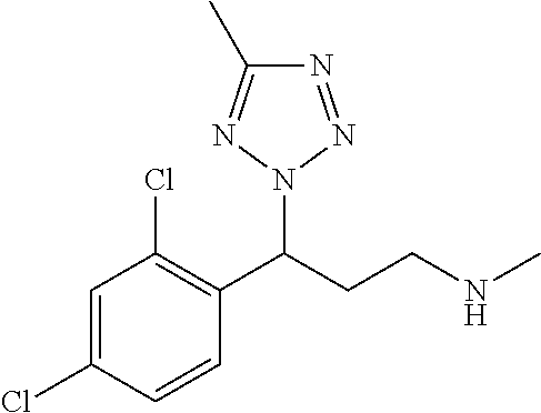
ClC1=CC(Cl)=C(C(CCNC)N2N=C(C)N=N2)C=C1
